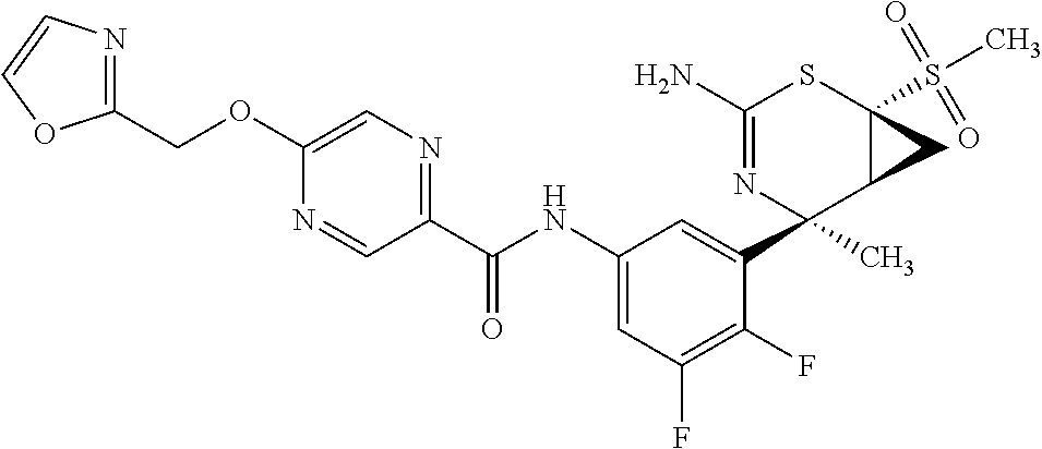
C1(N)=NC(C2=CC(NC(C3=NC=C(OCC4=NC=CO4)N=C3)=O)=CC(F)=C2F)(C)C2C(S(C)(=O)=O)(S1)C2
